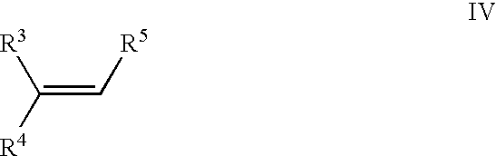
C(=C[R5])([R4])[R3]
